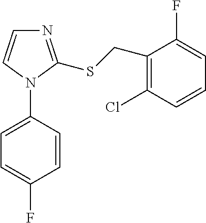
C1=CC(N2C(SCC3=C(Cl)C=CC=C3F)=NC=C2)=CC=C1F
